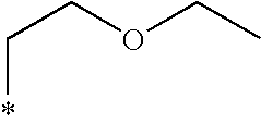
*CCOCC
